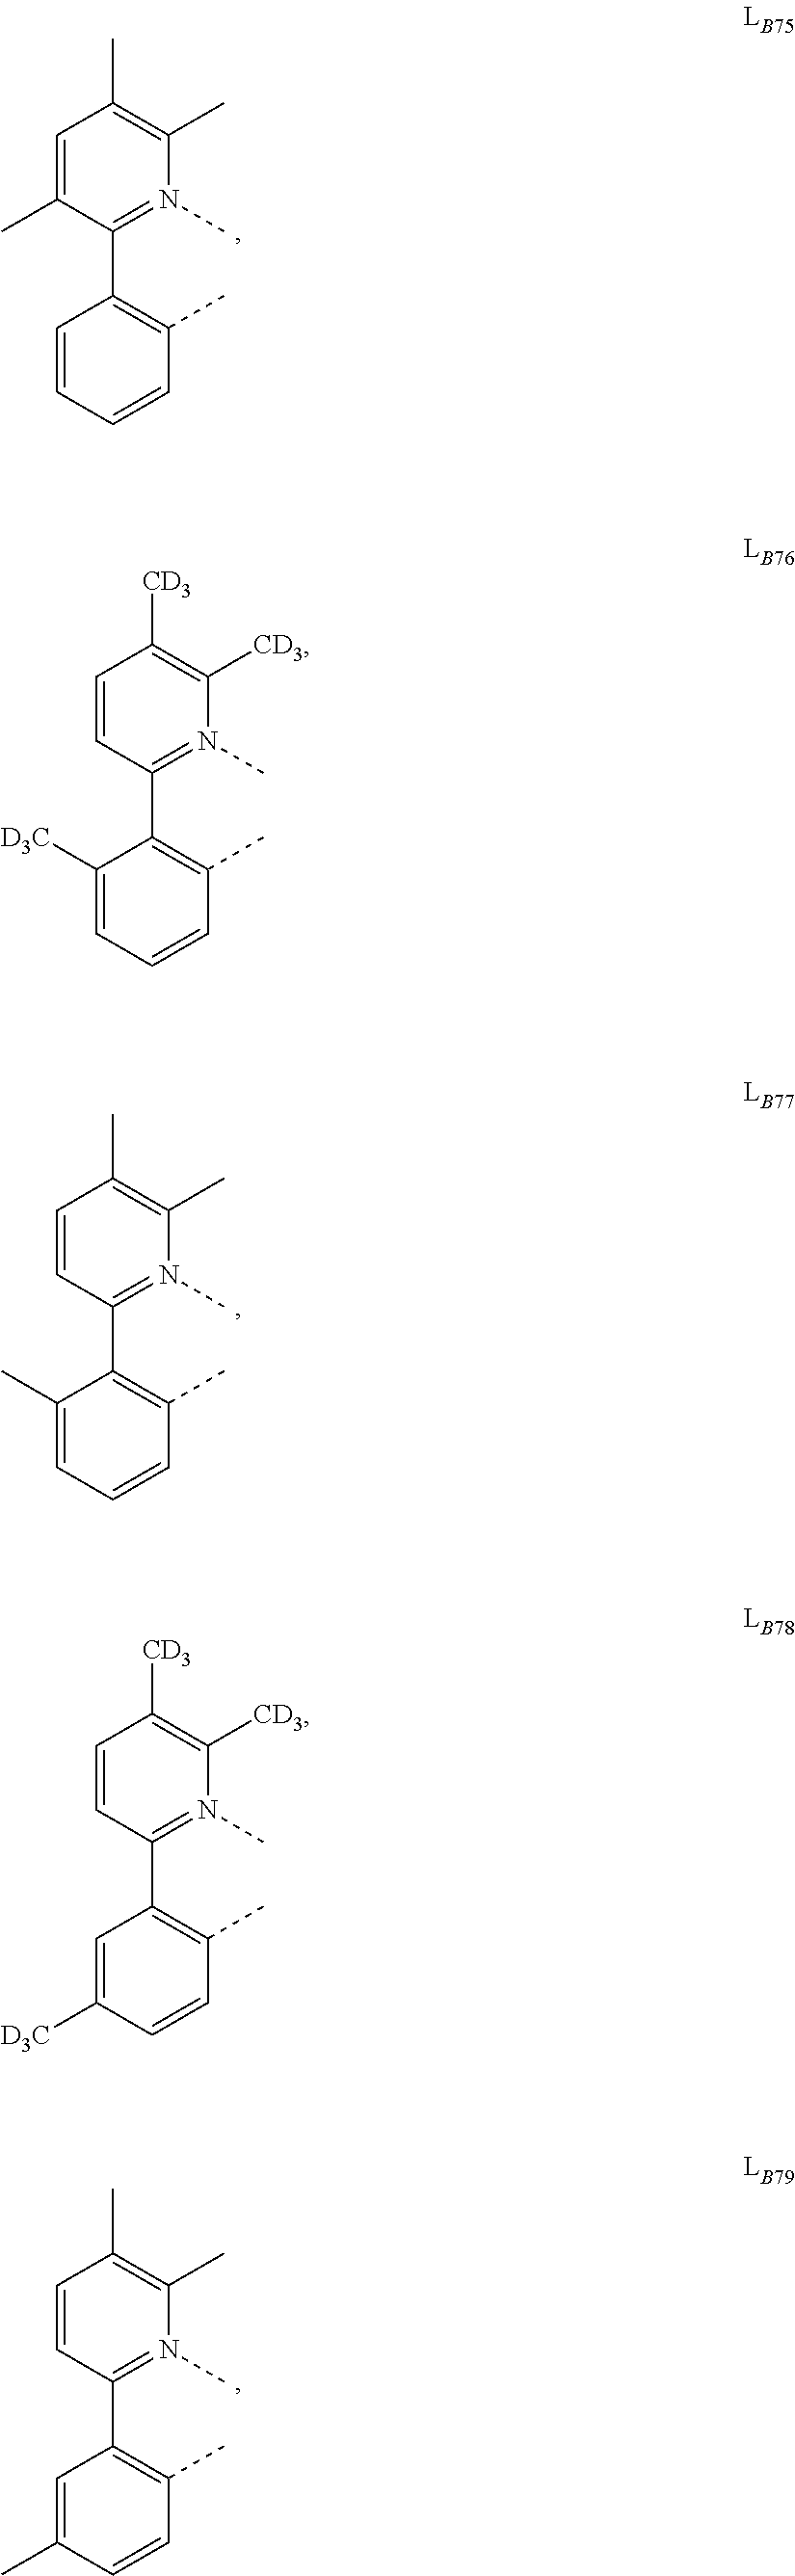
C1=CC=CC(C)=C1C1=N(C)C(C)=C(C)C=C1C.C1(C)=CC=CC(C)=C1C1=N(C)C(C)=C(C)C=C1.C1=C(C)C=CC(C)=C1C1=N(C)C(C)=C(C)C=C1.C1([D3C])=CC=CC(C)=C1C1=N(C)C([CD3])=C([CD3])C=C1.C1=C([D3C])C=CC(C)=C1C1=N(C)C([CD3])=C([CD3])C=C1
